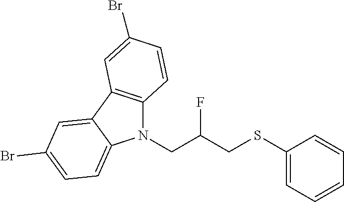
N1(CC(CSC2=CC=CC=C2)F)C2=C(C3=CC(Br)=CC=C13)C=C(Br)C=C2
